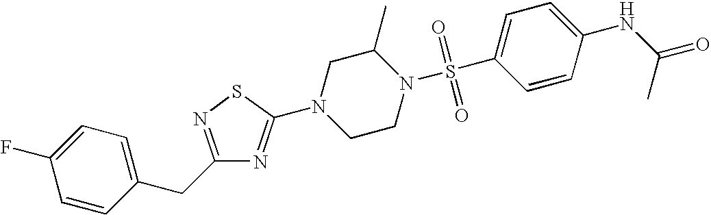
C1=CC(CC2=NSC(N3CCN(S(C4=CC=C(NC(=O)C)C=C4)(=O)=O)C(C)C3)=N2)=CC=C1F
